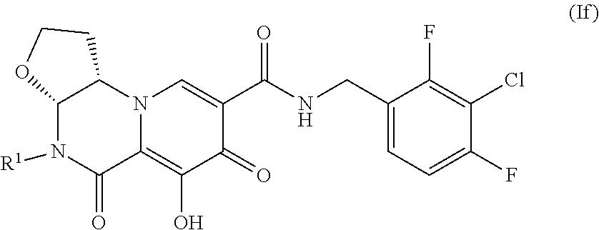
C1(O)=C2C(=O)N([R1])C3OCCC3N2C=C(C(=O)NCC2=CC=C(F)C(Cl)=C2F)C1=O
